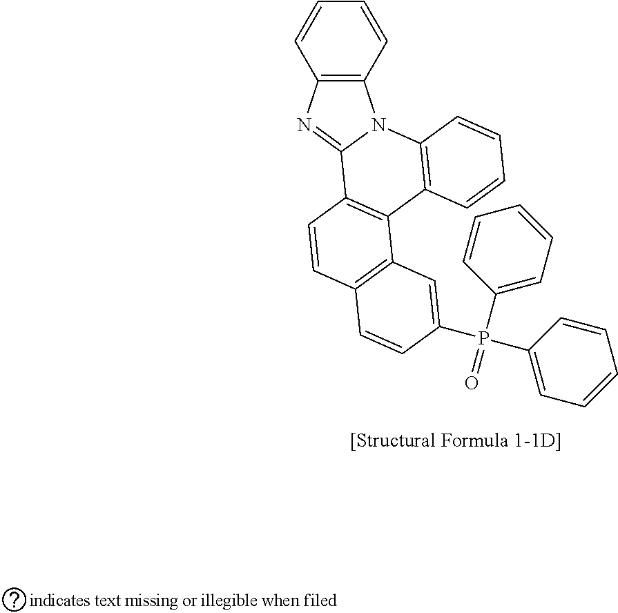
C1=CC2=C(C=C1)N1C(=N2)C2=C(C3=C1C=CC=C3)C1=C(C=C2)C=CC(P(C2=CC=CC=C2)(C2=CC=CC=C2)=O)=C1
